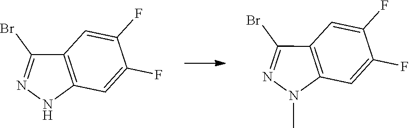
C12=C(NN=C1Br)C=C(F)C(F)=C2.C12=C(N(C)N=C1Br)C=C(F)C(F)=C2
